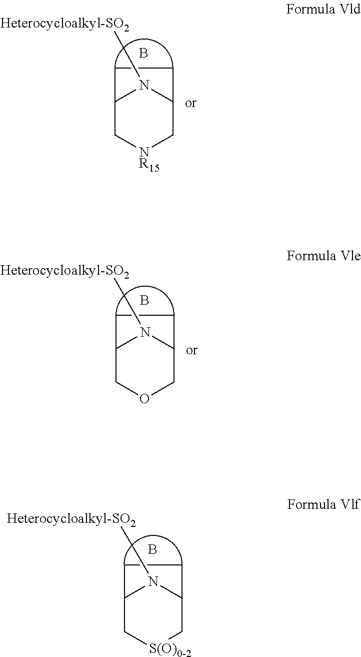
C12C[S(O)0-2]CC(N1[Heterocycloalkyl-SO2])CC2.B.C12C[NR15]CC(N1[Heterocycloalkyl-SO2])CC2.B.C12COCC(N1[Heterocycloalkyl-SO2])CC2.B
